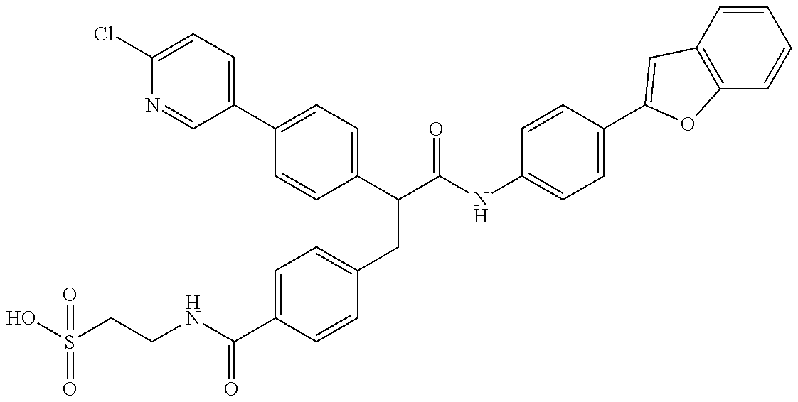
OS(CCNC(C1=CC=C(CC(C(NC2=CC=C(C3=CC4=C(C=CC=C4)O3)C=C2)=O)C2=CC=C(C3=CC=C(Cl)N=C3)C=C2)C=C1)=O)(=O)=O
